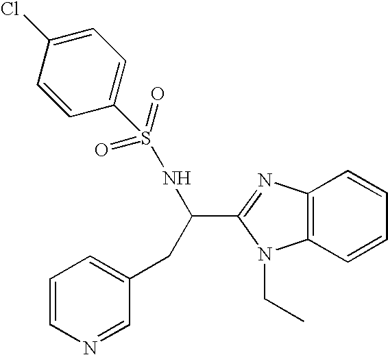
C12=C(C=CC=C1)N(CC)C(C(CC1=CC=CN=C1)NS(=O)(=O)C1=CC=C(Cl)C=C1)=N2
